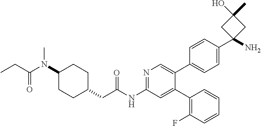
CN(C(CC)=O)C1CCC(CC(=O)NC2=NC=C(C3=CC=C(C4(N)CC(O)(C)C4)C=C3)C(C3=C(F)C=CC=C3)=C2)CC1
